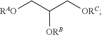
[RAO]CC(C[ORC])[ORB]
